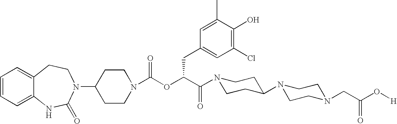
C1(N2C(=O)NC3=CC=CC=C3CC2)CCN(C(OC(C(=O)N2CCC(N3CCN(CC(O[H])=O)CC3)CC2)CC2=CC(Cl)=C(O)C(C)=C2)=O)CC1
